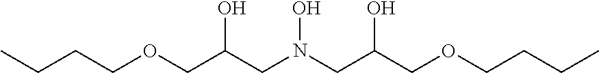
CCCCOCC(CN(CC(COCCCC)O)O)O
